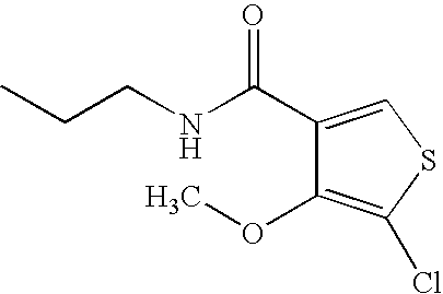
C(NCCC)(C1=CSC(Cl)=C1OC)=O
